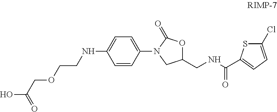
C1(NCCOCC(O)=O)=CC=C(N2C(=O)OC(CNC(=O)C3=CC=C(Cl)S3)C2)C=C1
